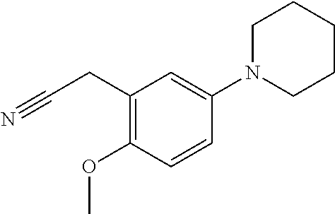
C1(CC#N)=C(OC)C=CC(N2CCCCC2)=C1
